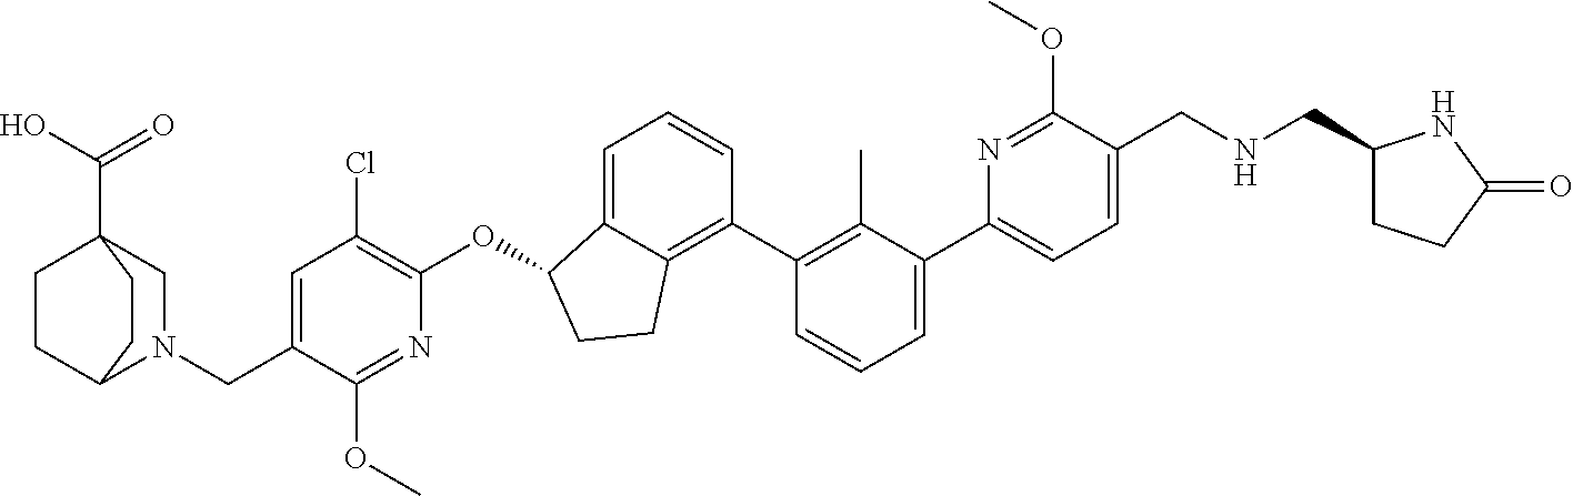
C(C1=CC(Cl)=C(OC2C3=CC=CC(C4=C(C)C(C5=CC=C(CNCC6CCC(=O)N6)C(OC)=N5)=CC=C4)=C3CC2)N=C1OC)N1C2CCC(C(O)=O)(C1)CC2
